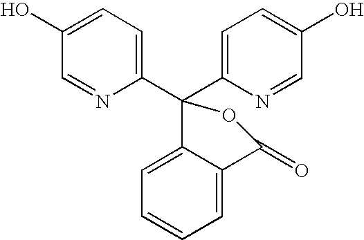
C1(C2(C3=CC=C(O)C=N3)OC(=O)C3=CC=CC=C23)=CC=C(O)C=N1
